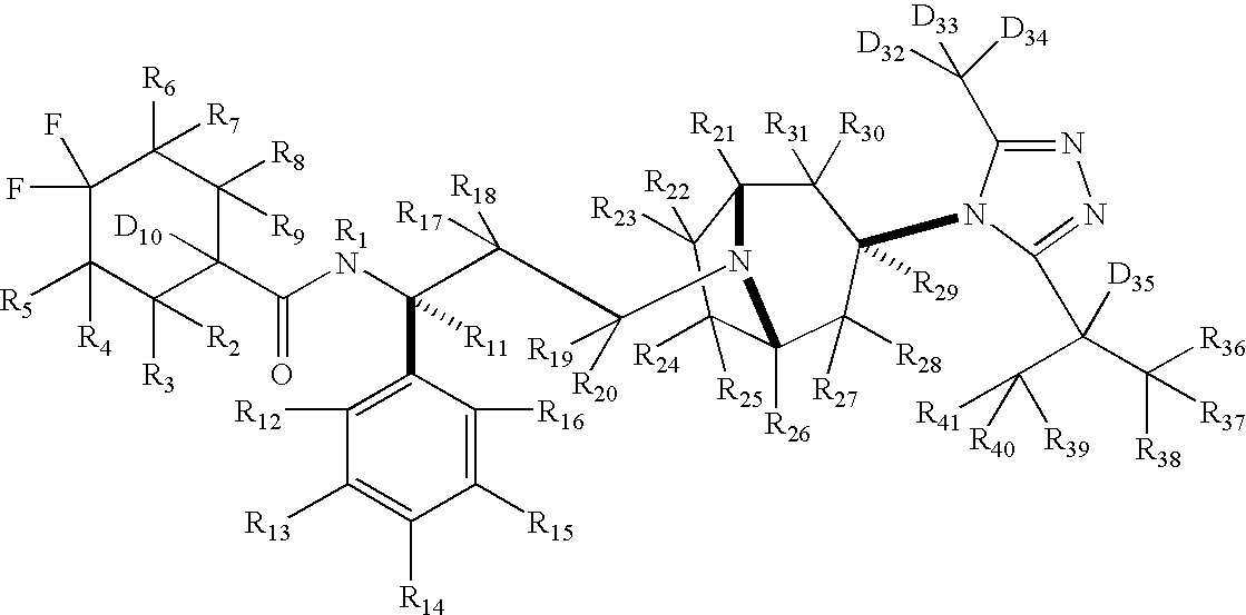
C1(F)(F)C([R5])([R4])C([R3])([R2])C([D10])(C([R1N]C(C(C([R20])([R19])N2C3([R21])C([R31])([R30])C([R29])(N4C(C([D32])([D33])[D34])=NN=C4C(C([R41])([R39])[R40])(C([R36])([R38])[R37])[D35])C([R27])([R28])C2([R26])C([R24])([R25])C3([R23])[R22])([R18])[R17])(C2=C([R12])C([R13])=C([R14])C([R15])=C2[R16])[R11])=O)C([R8])([R9])C1([R6])[R7]
